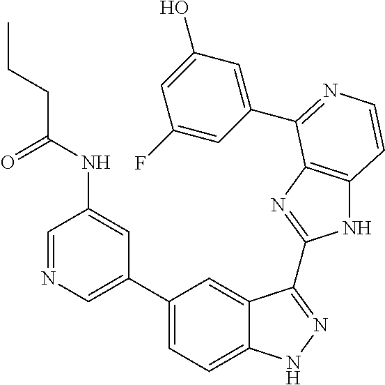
C1(C2=CN=CC(NC(CCC)=O)=C2)=CC=C2C(=C1)C(C1=NC3=C(N1)C=CN=C3C1=CC(O)=CC(F)=C1)=NN2
